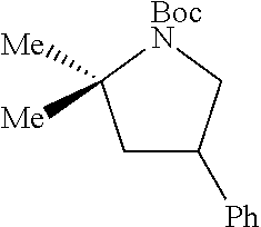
C1([Ph])CC([Me])([Me])[BocN]C1
